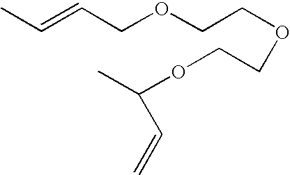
C(=CCOCCOCCOC(C)C=C)C
